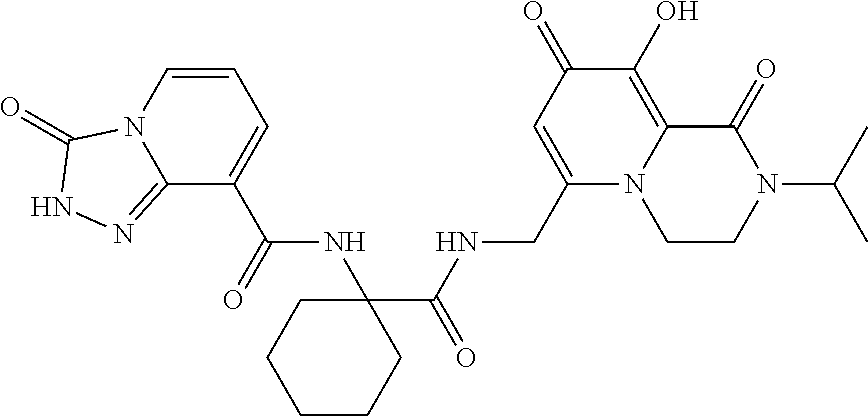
C1=CN2C(=NNC2=O)C(C(=O)NC2(C(NCC3=CC(=O)C(O)=C4N3CCN(C(C)C)C4=O)=O)CCCCC2)=C1
